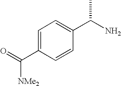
C1=C(C(=O)[NMe2])C=CC(C(N)C)=C1
